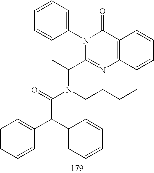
C1=CC(N2C(C(C)N(CCCC)C(=O)C(C3=CC=CC=C3)C3=CC=CC=C3)=NC3=C(C2=O)C=CC=C3)=CC=C1
